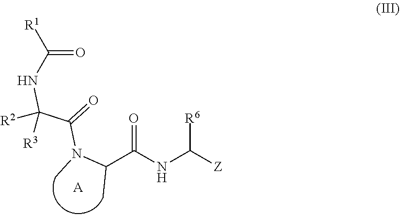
O=C(NC([R6])[Z])C(N(C)C(=O)C(NC([R1])=O)([R2])[R3])C.[A]
